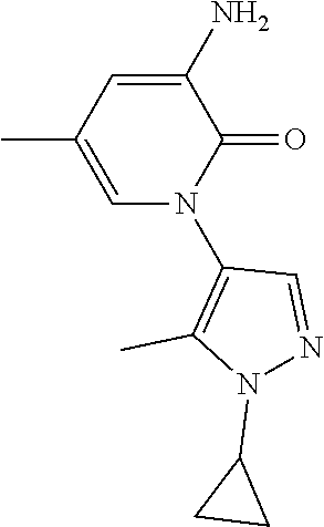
C1(N)=CC(C)=CN(C2=C(C)N(C3CC3)N=C2)C1=O
